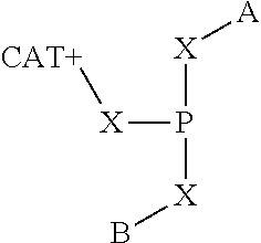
[X](P([X]B)[X][A])[CAT+]
